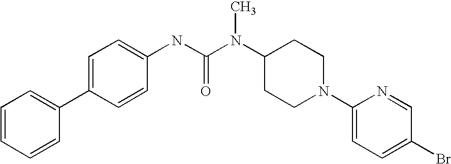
C1=CC=CC(C2=CC=C(NC(N(C3CCN(C4=CC=C(Br)C=N4)CC3)C)=O)C=C2)=C1
